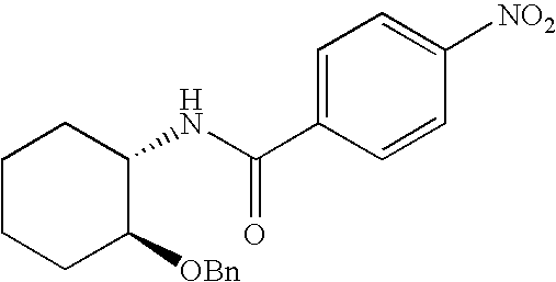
C1CCC([OBn])C(NC(C2=CC=C([NO2])C=C2)=O)C1
